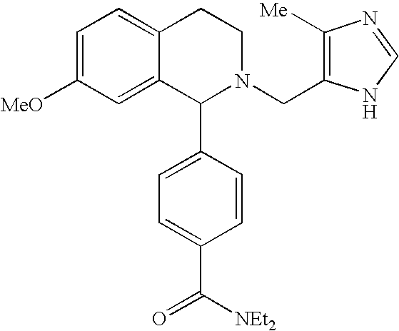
C1=C([MeO])C=C2C(=C1)CCN(CC1=C([Me])N=CN1)C2C1=CC=C(C([NEt2])=O)C=C1
